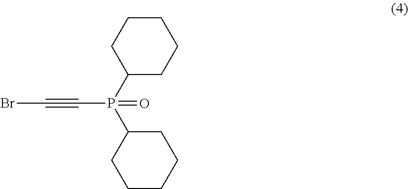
C(#CP(=O)(C1CCCCC1)C1CCCCC1)Br
